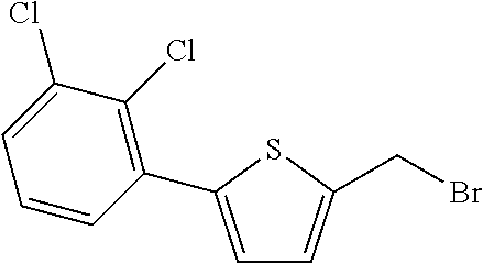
C1=C(C2=C(Cl)C(Cl)=CC=C2)SC(CBr)=C1
